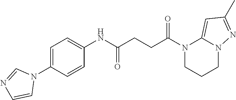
N1(C(CCC(NC2=CC=C(N3C=NC=C3)C=C2)=O)=O)CCCN2C1=CC(C)=N2
